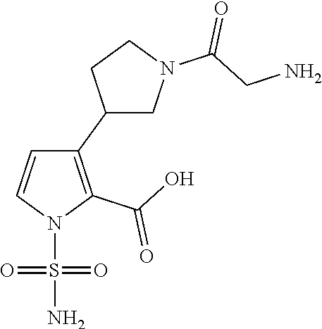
C1(C2CN(C(CN)=O)CC2)=C(C(O)=O)N(S(N)(=O)=O)C=C1
